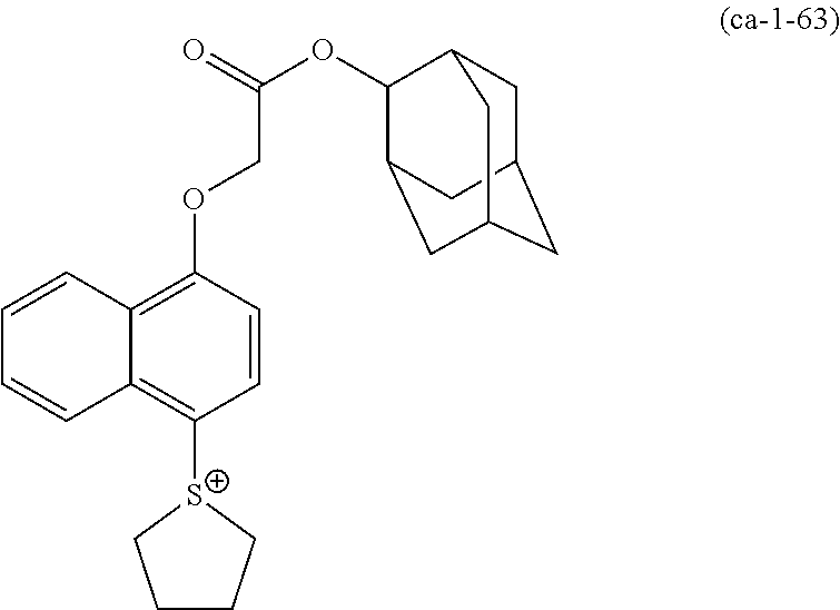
C1([S+]2CCCC2)=C2C(=C(OCC(OC3C4CC5CC(CC3C5)C4)=O)C=C1)C=CC=C2
